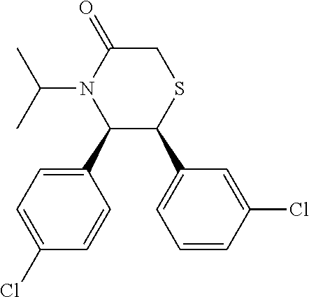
C1(C2C(C3=CC=CC(Cl)=C3)SCC(=O)N2C(C)C)=CC=C(Cl)C=C1
